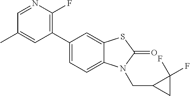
C1(C2=CC=C3C(=C2)SC(=O)N3CC2CC2(F)F)=C(F)N=CC(C)=C1
